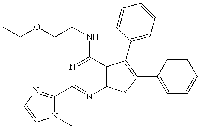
N1(C)C(C2=NC3=C(C(NCCOCC)=N2)C(C2=CC=CC=C2)=C(C2=CC=CC=C2)S3)=NC=C1
